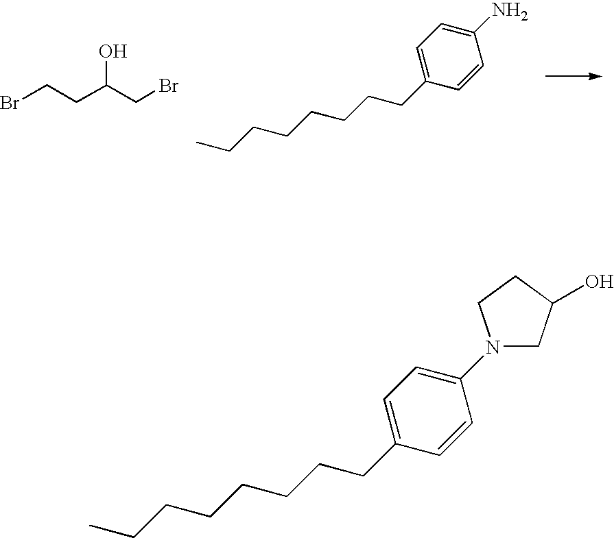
BrCCC(CBr)O.C1(N)=CC=C(CCCCCCCC)C=C1.C1(N2CC(O)CC2)=CC=C(CCCCCCCC)C=C1
